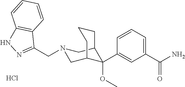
C1(C(N)=O)=CC=CC(C2(OC)C3CN(CC4=NNC5=C4C=CC=C5)CC2CCC3)=C1.Cl
